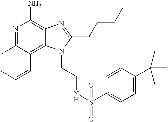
N1=C2C(=C3C(=C1N)N=C(CCCC)N3CCNS(C1=CC=C(C(C)(C)C)C=C1)(=O)=O)C=CC=C2
